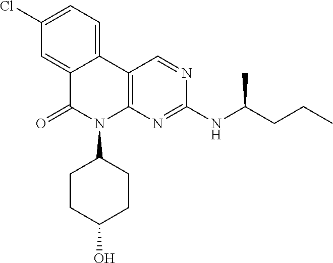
C12=CC(Cl)=CC=C1C1=C(N(C3CCC(O)CC3)C2=O)N=C(NC(CCC)C)N=C1
